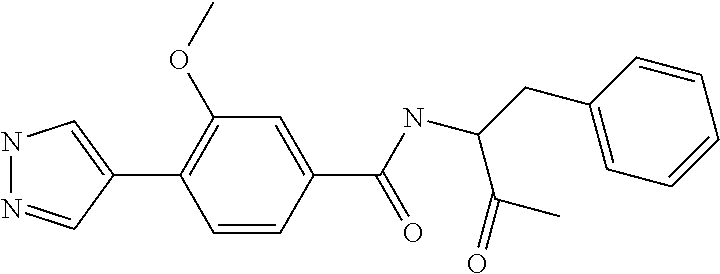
C1(C2=CNN=C2)=C(OC)C=C(C(=O)NC(CC2=CC=CC=C2)C(=O)C)C=C1
